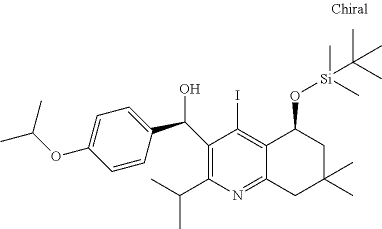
N1=C2C(=C(I)C(C(C3=CC=C(OC(C)C)C=C3)O)=C1C(C)C)C(O[Si](C(C)(C)C)(C)C)CC(C)(C)C2
